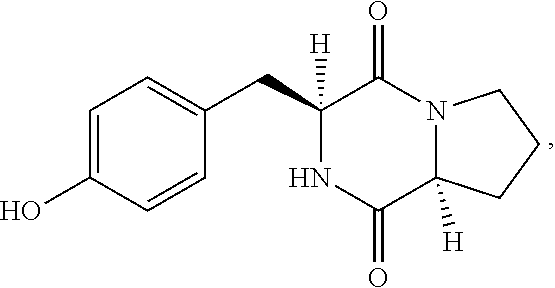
C1([H])(CC2=CC=C(O)C=C2)NC(=O)C2([H])N(C1=O)CCC2
